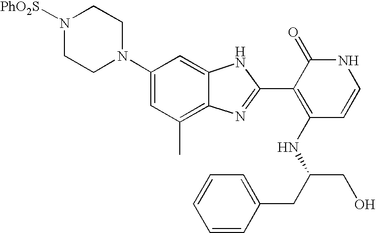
C1(C)=C2C(=CC(N3CCN([PhO2S])CC3)=C1)NC(C1=C(NC(CO)CC3=CC=CC=C3)C=CNC1=O)=N2
